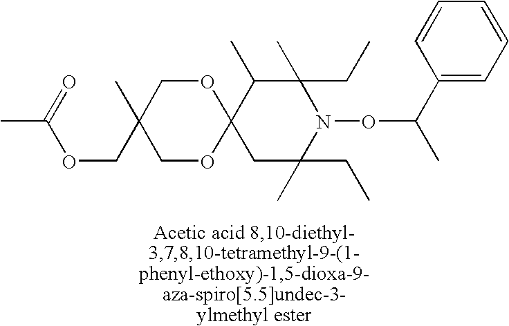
C12(C(C)C(C)(CC)N(OC(C)C3=CC=CC=C3)C(C)(CC)C1)OCC(C)(COC(C)=O)CO2
